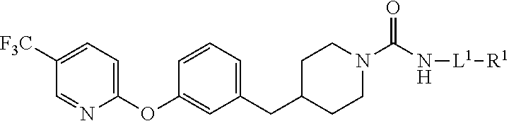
[F3C]C1=CC=C(OC2=CC(CC3CCN(C(N[L1][R1])=O)CC3)=CC=C2)N=C1
